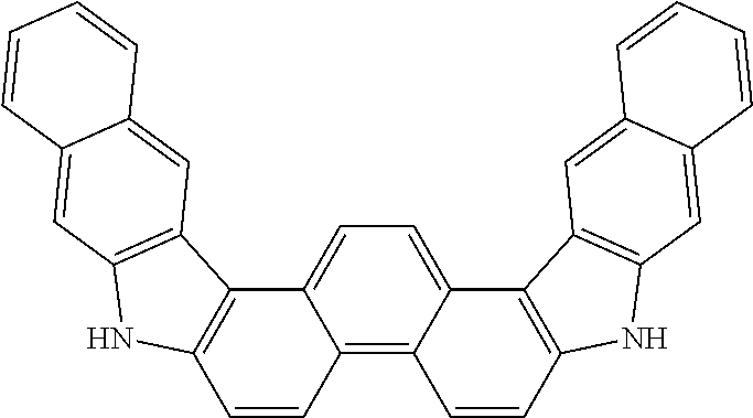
C1=C2C(=C3C(=C1)C1=C(C=C3)NC3=C1C=C1C(=C3)C=CC=C1)C=CC1=C2C2=C(N1)C=C1C(=C2)C=CC=C1
